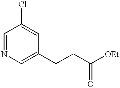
C1=NC=C(CCC([OEt])=O)C=C1Cl
